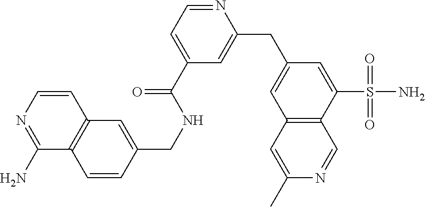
C1=CC2=C(C(N)=N1)C=CC(CNC(C1=CC=NC(CC3=CC4=C(C(S(N)(=O)=O)=C3)C=NC(C)=C4)=C1)=O)=C2
